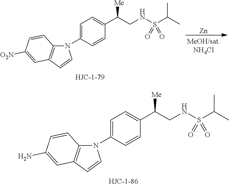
C12=C(C=CN1C1=CC=C(C(CNS(C(C)C)(=O)=O)[Me])C=C1)C=C(N)C=C2.C12=C(C=CN1C1=CC=C(C(CNS(C(C)C)(=O)=O)[Me])C=C1)C=C([O2N])C=C2.[Zn]
